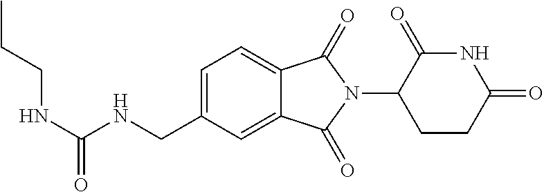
N(C(NCC1=CC=C2C(=C1)C(=O)N(C1CCC(=O)NC1=O)C2=O)=O)CCC
